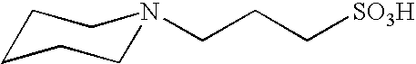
C1CCCN(CCC[SO3H])C1
